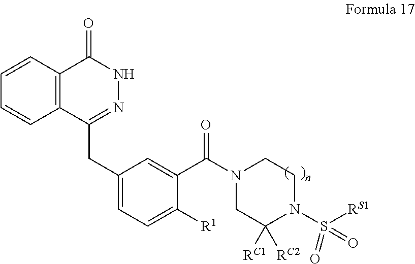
C12=C(C=CC=C1)C(=O)NN=C2CC1=CC=C([R1])C(C(N2CC([RC1])([RC2])N(S(=O)([RS1])=O)CC2)=O)=C1
